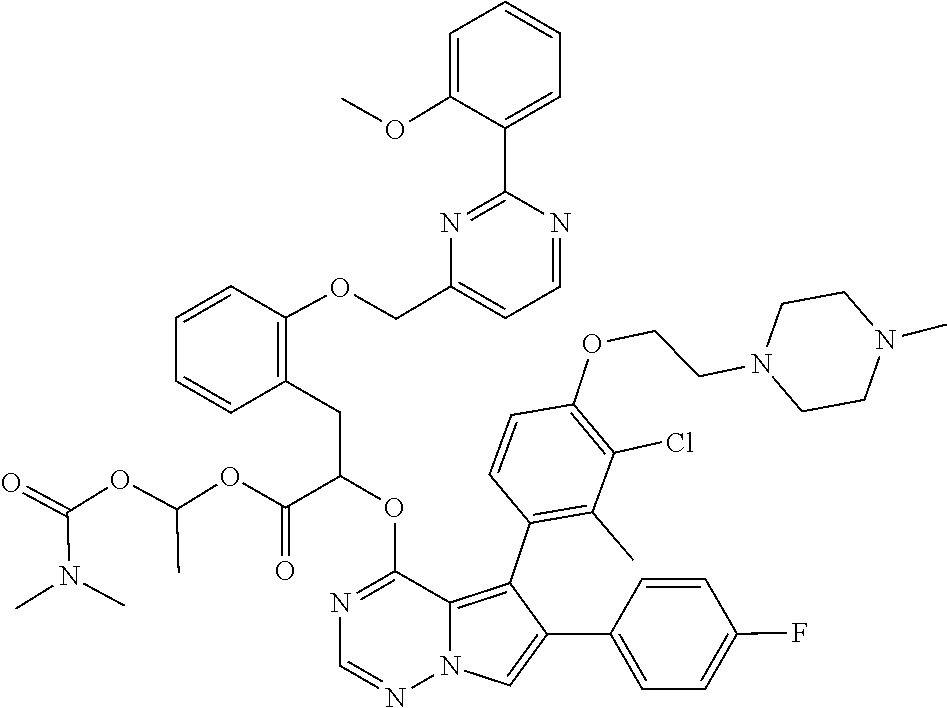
N1=CN=C(OC(CC2=C(OCC3=CC=NC(C4=CC=CC=C4OC)=N3)C=CC=C2)C(OC(OC(=O)N(C)C)C)=O)C2=C(C3=C(C)C(Cl)=C(OCCN4CCN(C)CC4)C=C3)C(C3=CC=C(F)C=C3)=CN12
